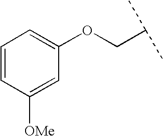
C(C(C)C)OC1=CC=CC([OMe])=C1
